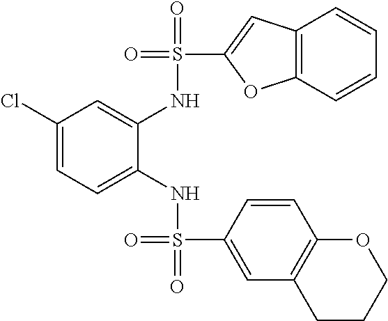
C1(Cl)=CC=C(NS(=O)(C2=CC3=C(C=C2)OCCC3)=O)C(NS(=O)(C2=CC3=C(O2)C=CC=C3)=O)=C1
